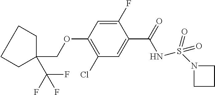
C1(Cl)=C(OCC2(C(F)(F)F)CCCC2)C=C(F)C(C(=O)NS(N2CCC2)(=O)=O)=C1
